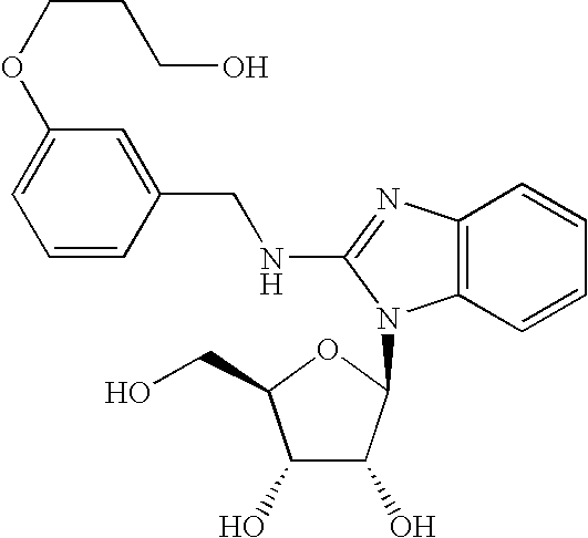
C1=C(OCCCO)C=C(CNC2=NC3=C(C=CC=C3)N2C2C(O)C(O)C(CO)O2)C=C1
